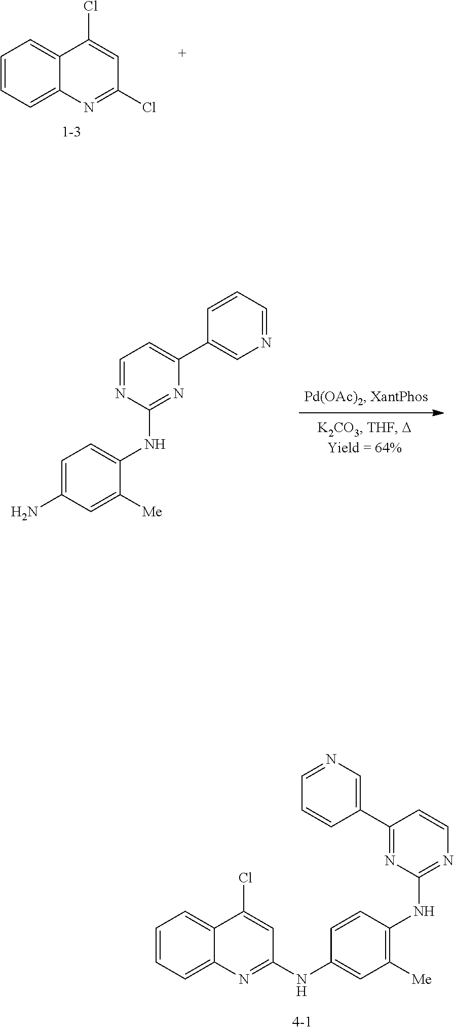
C1=CC=C2C(=C1)C(Cl)=CC(Cl)=N2.C1=C(N)C=C([Me])C(NC2=NC(C3=CN=CC=C3)=CC=N2)=C1.C1=CC(NC2=NC=CC(C3=CN=CC=C3)=N2)=C([Me])C=C1NC1=NC2=CC=CC=C2C(Cl)=C1
